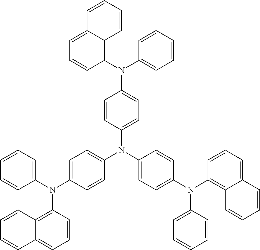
C1=CC=CC(N(C2=CC=C(N(C3=CC=C(N(C4=CC=CC=C4)C4=C5C(=CC=C4)C=CC=C5)C=C3)C3=CC=C(N(C4=CC=CC=C4)C4=C5C(=CC=C4)C=CC=C5)C=C3)C=C2)C2=C3C(=CC=C2)C=CC=C3)=C1
